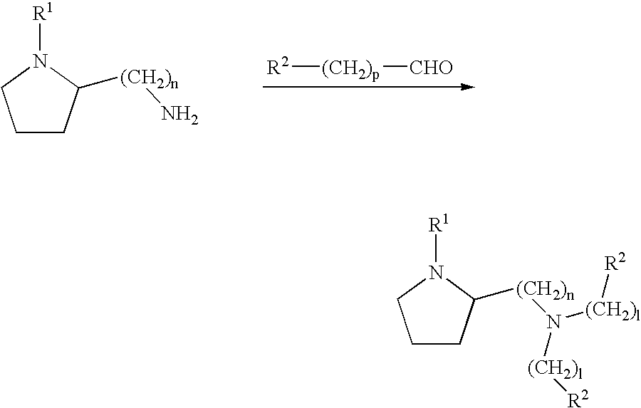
[R2][(CH2)p][CHO].C1CC([(CH2)n]N)N([R1])C1.C1CC([(CH2)n]N([(CH2)l][R2])[(CH2)l][R2])N([R1])C1
